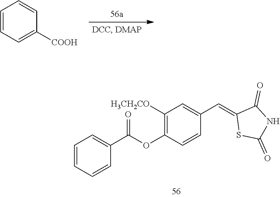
C1(C(OC2=C([H3CH2CO])C=C(C=C3SC(=O)NC3=O)C=C2)=O)=CC=CC=C1.C1=CC=C([COOH])C=C1
